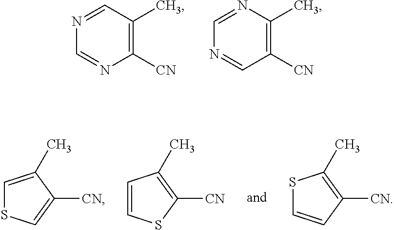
C1([CN])=C(C)C=NC=N1.C1([CN])=C(C)N=CN=C1.C1=C(C)C([CN])=CS1.C1=CSC([CN])=C1C.S1C=CC([CN])=C1C
